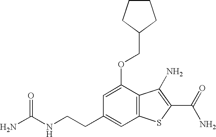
C1=C(OCC2CCCC2)C2=C(C=C1CCNC(N)=O)SC(C(=O)N)=C2N
